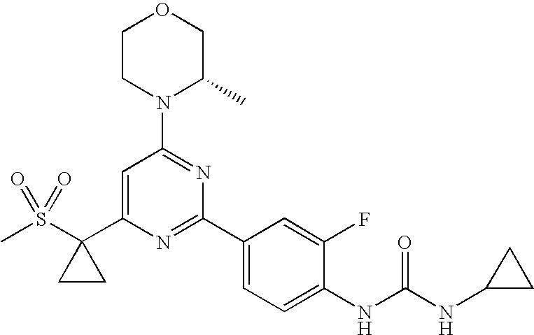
CS(C1(C2=CC(N3C(C)COCC3)=NC(C3=CC=C(NC(NC4CC4)=O)C(F)=C3)=N2)CC1)(=O)=O
